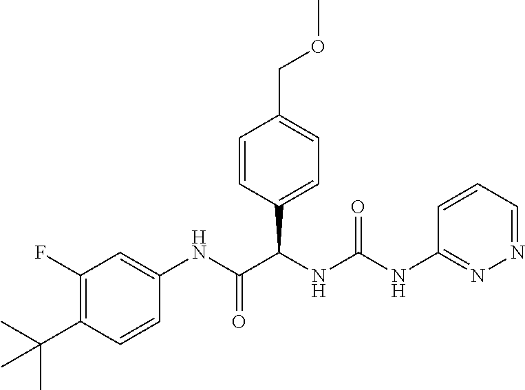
C1(F)=C(C(C)(C)C)C=CC(NC(=O)C(NC(NC2=NN=CC=C2)=O)C2=CC=C(COC)C=C2)=C1
